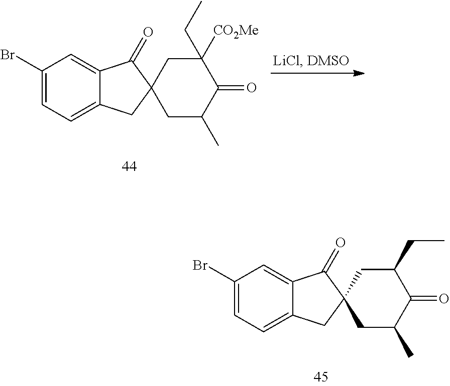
C1(Br)=CC=C2C(=C1)C(=O)C1(C2)CC(C)C(=O)C(CC)([CO2Me])C1.C1(Br)=CC=C2C(=C1)C(=O)C1(C2)CC(C)C(=O)C(CC)C1
